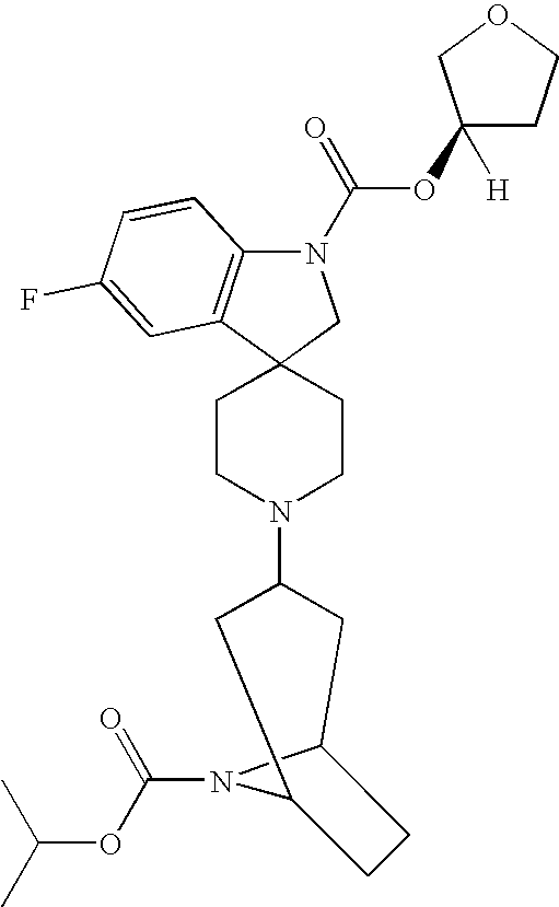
N1(C(OC2([H])CCOC2)=O)C2=C(C3(C1)CCN(C1CC4N(C(=O)OC(C)C)C(C1)CC4)CC3)C=C(F)C=C2
